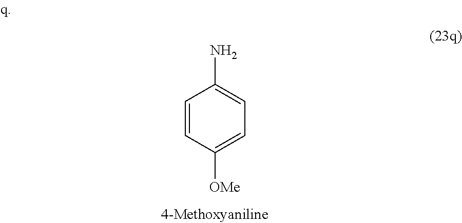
C1=CC([OMe])=CC=C1N
